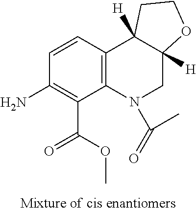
C1(N)=C(C(=O)OC)C2=C(C=C1)C1([H])C([H])(CN2C(=O)C)OCC1
